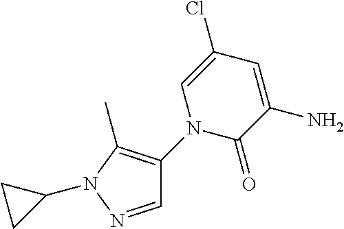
C1=NN(C2CC2)C(C)=C1N1C(=O)C(N)=CC(Cl)=C1
